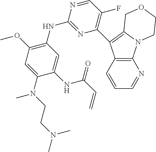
C12=C(C=CC=N1)C(C1=C(F)C=NC(NC3=C(OC)C=C(N(C)CCN(C)C)C(NC(C=C)=O)=C3)=N1)=C1N2CCOC1
